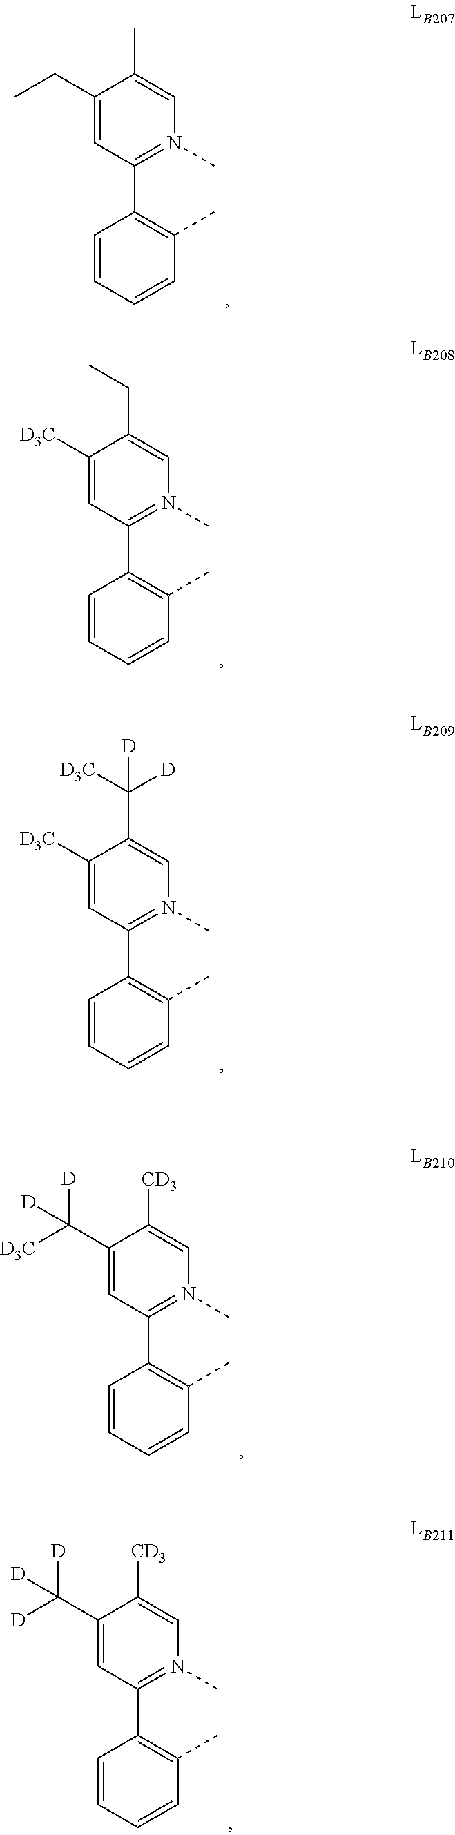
C1(CC)=CC(C2=C(C)C=CC=C2)=N(C)C=C1C.C1([D3C])=CC(C2=C(C)C=CC=C2)=N(C)C=C1CC.C1([D3C])=CC(C2=C(C)C=CC=C2)=N(C)C=C1C([D3C])([D])[D].C1(C([D])([D3C])[D])=CC(C2=C(C)C=CC=C2)=N(C)C=C1[CD3].C1(C([D])([D])[D])=CC(C2=C(C)C=CC=C2)=N(C)C=C1[CD3]
